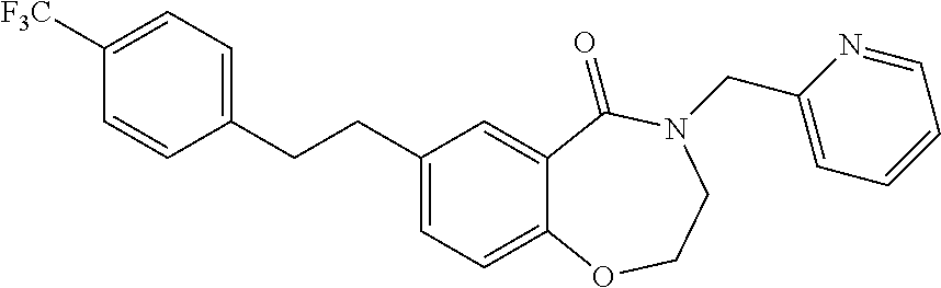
C1(CCC2=CC=C([F3C])C=C2)=CC=C2C(=C1)C(=O)N(CC1=CC=CC=N1)CCO2
